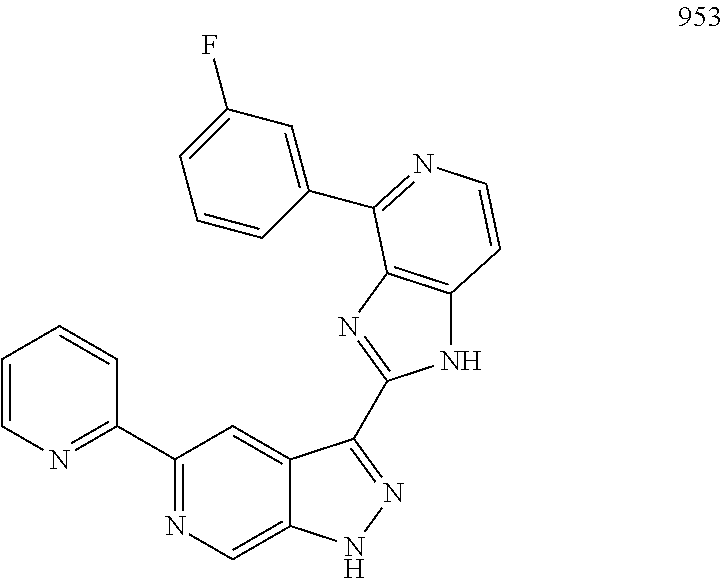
C1=CN=C(C2=NC=C3C(=C2)C(C2=NC4=C(N2)C=CN=C4C2=CC(F)=CC=C2)=NN3)C=C1
